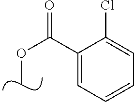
COC(C1=CC=CC=C1Cl)=O
